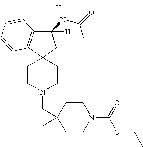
C1(NC(C)=O)([H])C2=C(C3(C1)CCN(CC1(C)CCN(C(=O)OCC)CC1)CC3)C=CC=C2.[H]
